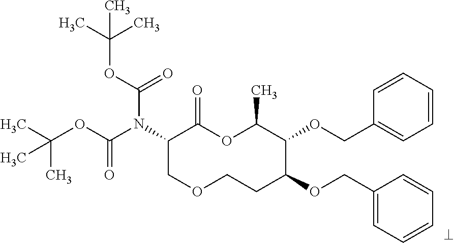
N(C1COCCC(OCC2=CC=CC=C2)C(OCC2=CC=CC=C2)C(C)OC1=O)(C(OC(C)(C)C)=O)C(OC(C)(C)C)=O
